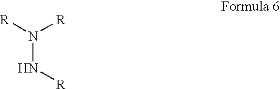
[R]N([R])N[R]
